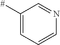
C1([#])=CC=CN=C1
